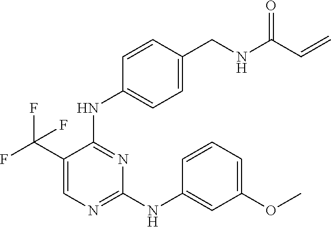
C1=C(C(F)(F)F)C(NC2=CC=C(CNC(C=C)=O)C=C2)=NC(NC2=CC(OC)=CC=C2)=N1
